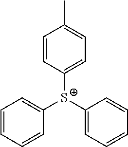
[S+](C1=CC=C(C)C=C1)(C1=CC=CC=C1)C1=CC=CC=C1
